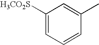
C1([H3CO2S])=CC=CC(C)=C1
